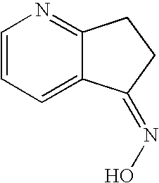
C1=CC=C2C(=N1)CCC2=NO
